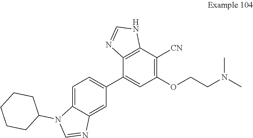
C12=C(C(C3=CC=C4C(=C3)N=CN4C3CCCCC3)=CC(OCCN(C)C)=C1[CN])N=CN2
